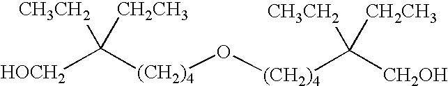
[HOCH2]C([(CH2)4]O[(CH2)4]C([CH2OH])([CH3CH2])[CH2CH3])([CH3CH2])[CH2CH3]
